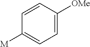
C1=C([OMe])C=CC([M])=C1
